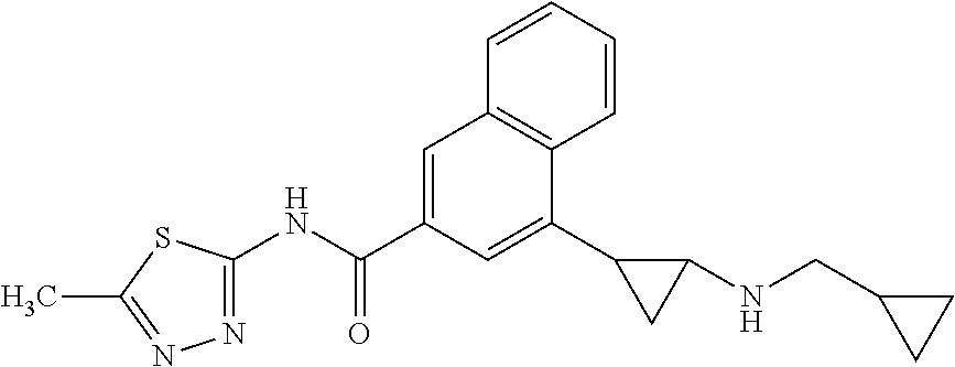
N1=C(NC(=O)C2=CC3=C(C(C4CC4NCC4CC4)=C2)C=CC=C3)SC(C)=N1
